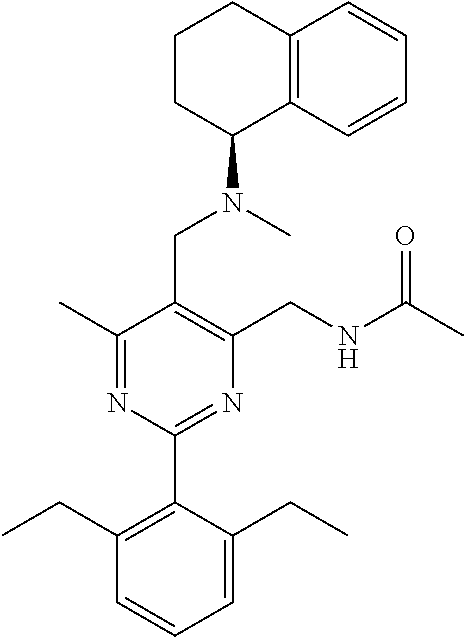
C1(C)=NC(C2=C(CC)C=CC=C2CC)=NC(CNC(C)=O)=C1CN(C)C1C2=C(CCC1)C=CC=C2
